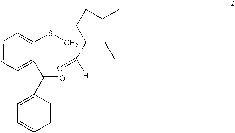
C1=CC=C(C(C2=CC=CC=C2)=O)C(SCC(CCCC)(C([H])=O)CC)=C1
